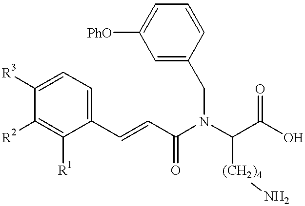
C1=C(CN(C(C(=O)O)[(CH2)4]N)C(C=CC2=CC=C([R3])C([R2])=C2[R1])=O)C=CC=C1[PhO]
